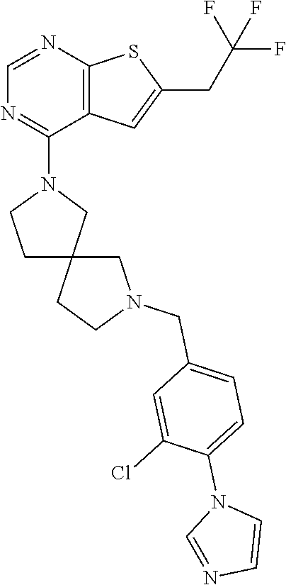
C1=NC2=C(C(N3CCC4(C3)CCN(CC3=CC=C(N5C=NC=C5)C(Cl)=C3)C4)=N1)C=C(CC(F)(F)F)S2
